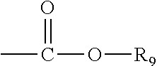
CC(O[R9])=O
